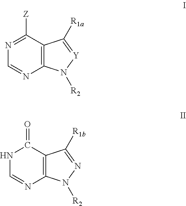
N1=C([Z])C2=C(N=C1)N([R2])[Y]=C2[R1a].N1C=NC2=C(C1=O)C([R1b])=NN2[R2]
